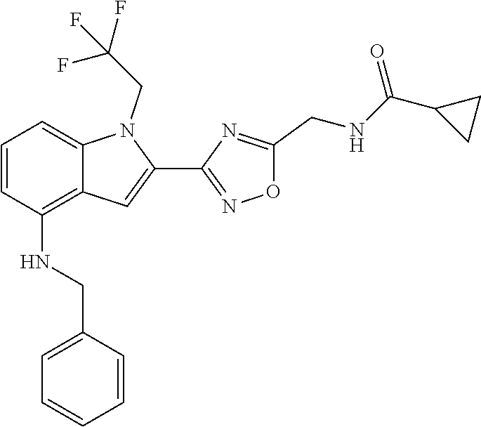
C12=CC=CC(NCC3=CC=CC=C3)=C1C=C(C1=NOC(CNC(C3CC3)=O)=N1)N2CC(F)(F)F
